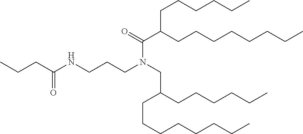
C(C(CCCCCCCC)CCCCCC)(N(CCCNC(CCC)=O)CC(CCCCCC)CCCCCCCC)=O
